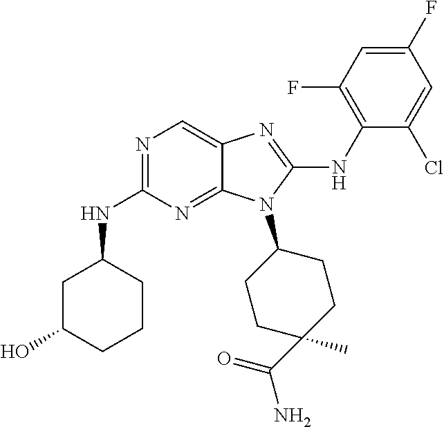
N1=C(NC2CC(O)CCC2)N=C2C(=C1)N=C(NC1=C(F)C=C(F)C=C1Cl)N2C1CCC(C)(C(=O)N)CC1
